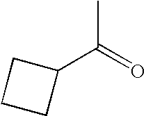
C1(C(=O)C)CCC1
